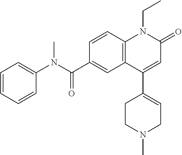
C1(N(C(C2=CC3=C(C=C2)N(CC)C(=O)C=C3C2=CCN(C)CC2)=O)C)=CC=CC=C1
